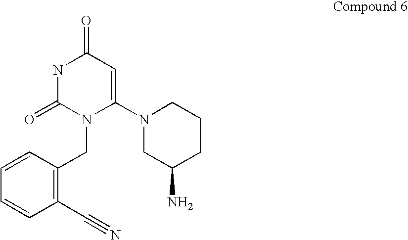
N1C(=O)N(CC2=C(C#N)C=CC=C2)C(N2CC(N)CCC2)=CC1=O
